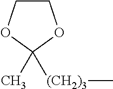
[(CH2)3](C)C1(C)OCCO1
